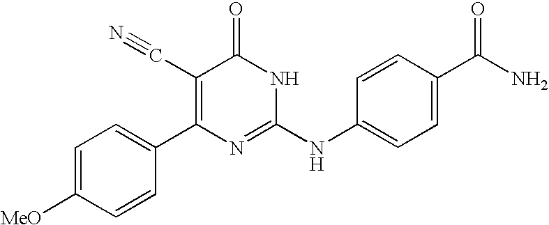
C1=CC(C2=C(C#N)C(=O)NC(NC3=CC=C(C(N)=O)C=C3)=N2)=CC=C1[MeO]
